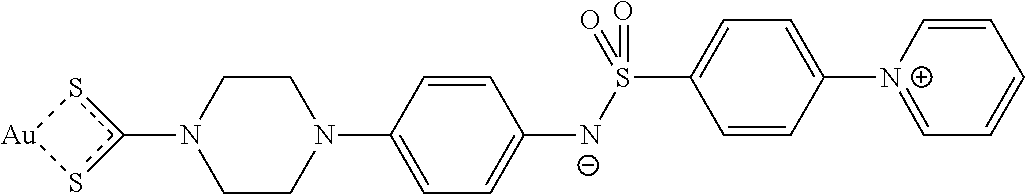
N1(c2s[Au]s2)CCN(C2=CC=C([N-]S(C3=CC=C([N+]4=CC=CC=C4)C=C3)(=O)=O)C=C2)CC1
